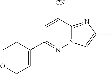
C1OCC=C(C2=NN3C(=NC(C)=C3)C([CN])=C2)C1
